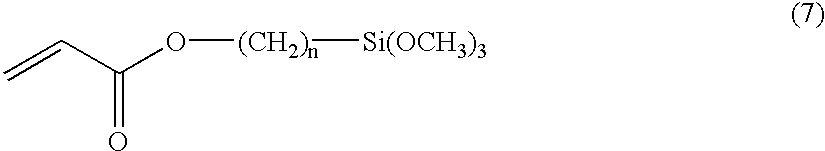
C=CC(=O)O[(CH2)n][Si(OCH3)3]
